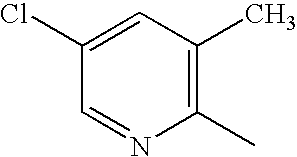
C1(Cl)=CC(C)=C(C)N=C1
